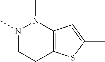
N1(C)CCC2=C(N1C)C=C(C)S2
